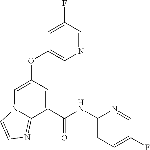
C1=C(F)C=NC=C1OC1=CN2C(=NC=C2)C(C(NC2=CC=C(F)C=N2)=O)=C1
